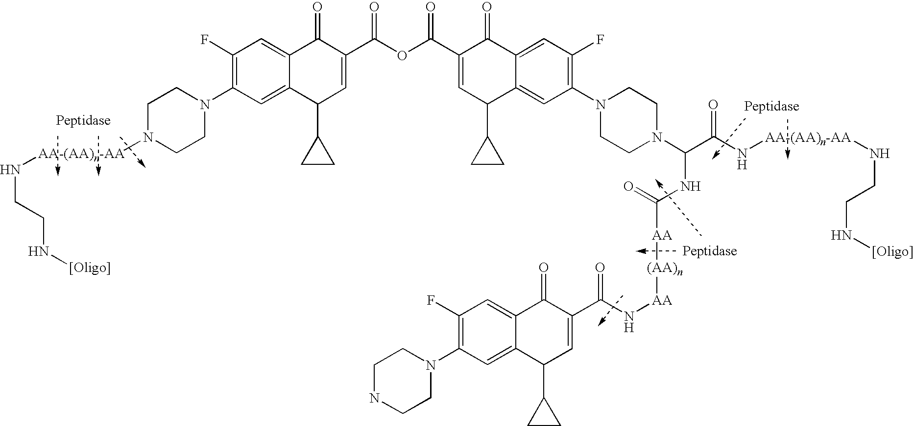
N([AA-(AA)n-AA]N1CCN(C2=C(F)C=C3C(=C2)C(C2CC2)C=C(C(=O)OC(=O)C2=CC(C4CC4)C4=CC(N5CCN(C(C(N[AA-(AA)n-AA]NCCN[[Oligo]])=O)NC(=O)[AA][(AA)n][AA]NC(=O)C6=CC(C7CC7)C7=CC(N8CCNCC8)=C(F)C=C7C6=O)CC5)=C(F)C=C4C2=O)C3=O)CC1)CCN[[Oligo]]
